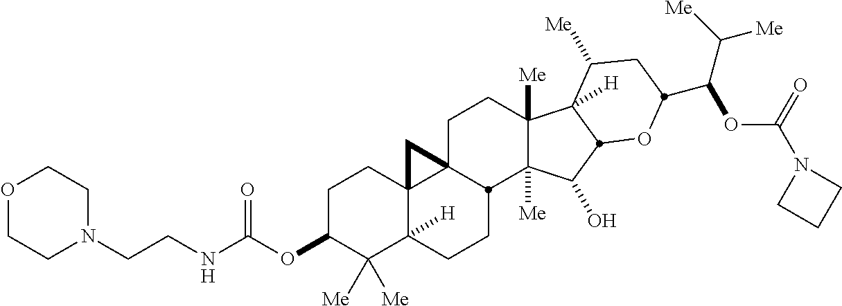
C1C23C4(C([H])(CCC2C2([Me])C([Me])(C1)C1([H])C([Me])CC(C(OC(=O)N5CCC5)C([Me])[Me])OC1C2O)C([Me])([Me])C(OC(=O)NCCN1CCOCC1)CC4)C3
